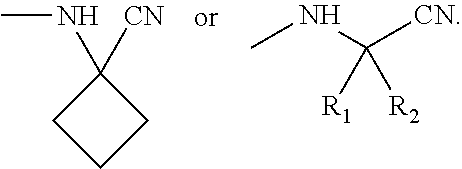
C1(NC)([CN])CCC1.CNC([CN])([R1])[R2]
